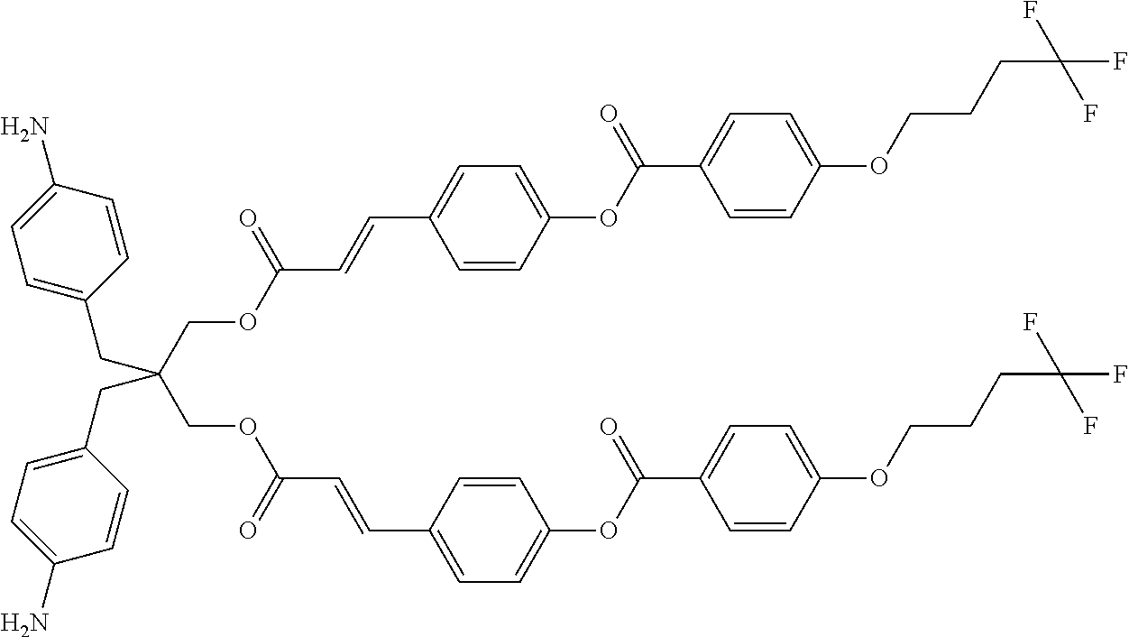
C(OC(C=CC1=CC=C(OC(=O)C2=CC=C(OCCCC(F)(F)F)C=C2)C=C1)=O)C(CC1=CC=C(N)C=C1)(COC(C=CC1=CC=C(OC(=O)C2=CC=C(OCCCC(F)(F)F)C=C2)C=C1)=O)CC1=CC=C(N)C=C1
